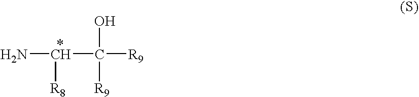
NC(C([R9])(O)[R9])[R8]
